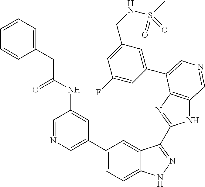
C1(C2=CN=CC(NC(CC3=CC=CC=C3)=O)=C2)=CC=C2C(=C1)C(C1=NC3=C(N1)C=NC=C3C1=CC(CNS(C)(=O)=O)=CC(F)=C1)=NN2
